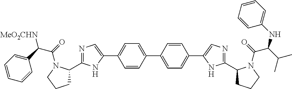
C1=CC(C2=CC=C(C3=CN=C(C4CCCN4C(=O)C(C(C)C)NC4=CC=CC=C4)N3)C=C2)=CC=C1C1=CN=C(C2CCCN2C(=O)C(C2=CC=CC=C2)[MeO2CHN])N1
